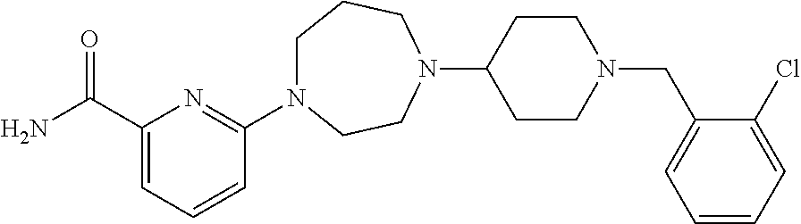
C1(C(N)=O)=CC=CC(N2CCCN(C3CCN(CC4=CC=CC=C4Cl)CC3)CC2)=N1
